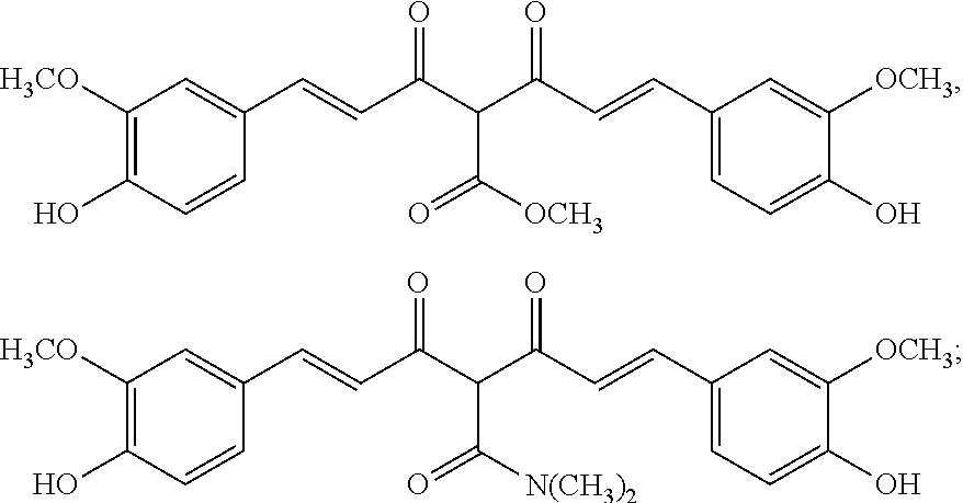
C1([H3CO])=C(O)C=CC(C=CC(C(C(C=CC2=CC=C(O)C([OCH3])=C2)=O)C([OCH3])=O)=O)=C1.C1([H3CO])=C(O)C=CC(C=CC(C(C(C=CC2=CC=C(O)C([OCH3])=C2)=O)C([N(CH3)2])=O)=O)=C1
